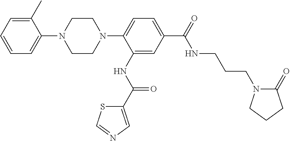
C1=C(C)C(N2CCN(C3=CC=C(C(NCCCN4C(=O)CCC4)=O)C=C3NC(=O)C3=CN=CS3)CC2)=CC=C1
